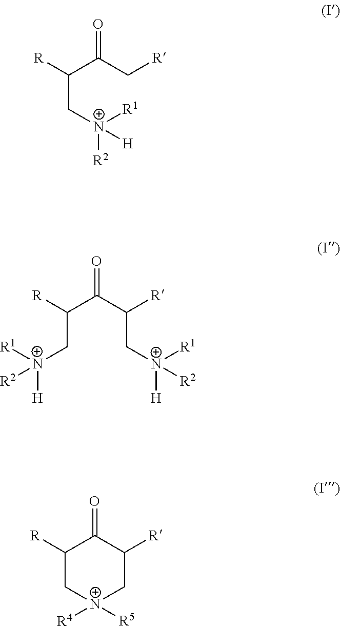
C(C[N+]([R1])([R2])[H])(C(C[R])=O)[R].C(C[N+]([H])([R1])[R2])(C(C(C[N+]([R1])([H])[R2])[R])=O)[R].C1([R])C[N+]([R4])([R5])CC([R])C1=O
